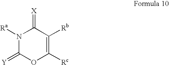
N1([Ra])C(=[Y])OC([Rc])=C([Rb])C1=[X]
